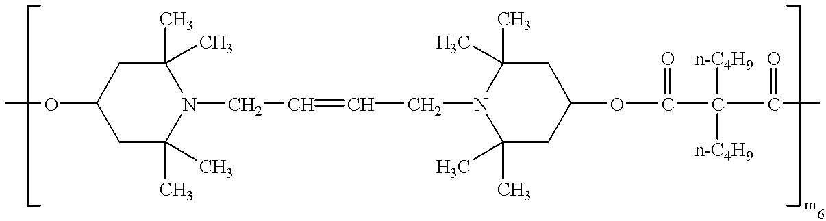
C1C(C)(C)N(CC=CCN2C(C)(C)CC(OC(C(C(C)=O)([n-C4H9])[n-C4H9])=O)CC2(C)C)C(C)(C)CC1OC
